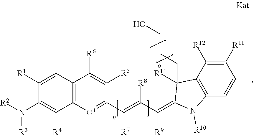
C12=C([O+]=C(C(=C([R8])C([R9])=C3C(CCCO)([R14])C4=C(C=CC([R11])=C4[R12])N3[R10])[R7])C([R5])=C1[R6])C([R4])=C(N([R2])[R3])C([R1])=C2
